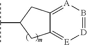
B1=[D][E]=C2C(=[A]1)CC(C(C)C)C2
